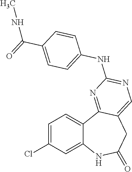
C1=C(Cl)C=C2C(=C1)C1=NC(NC3=CC=C(C(=O)NC)C=C3)=NC=C1CC(=O)N2
